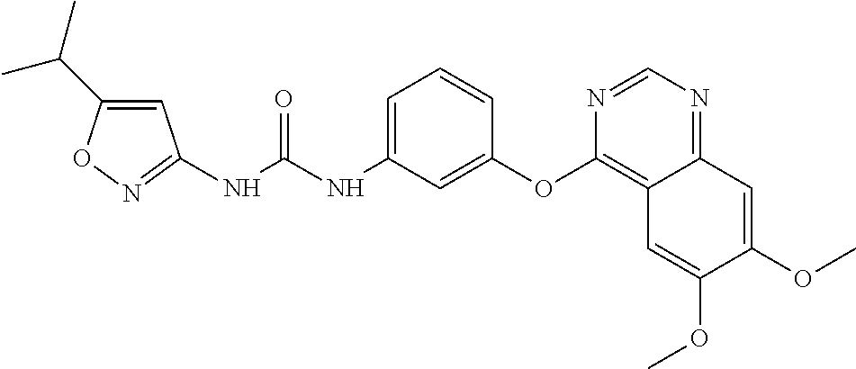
N(C(NC1=CC=CC(OC2=C3C(=NC=N2)C=C(OC)C(OC)=C3)=C1)=O)C1=NOC(C(C)C)=C1
